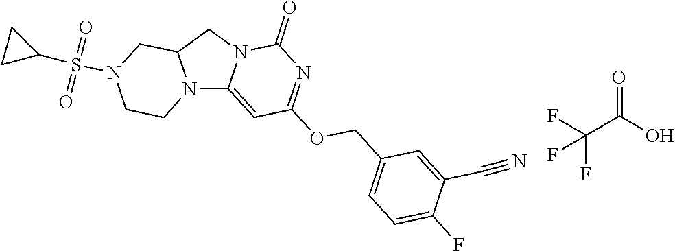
N12C3=CC(OCC4=CC=C(F)C(C#N)=C4)=NC(=O)N3CC1CN(S(=O)(=O)C1CC1)CC2.O=C(O)C(F)(F)F
